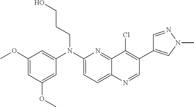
C1(OC)=CC(OC)=CC(N(C2=CC=C3C(=N2)C(Cl)=C(C2=CN(C)N=C2)C=N3)CCCO)=C1
